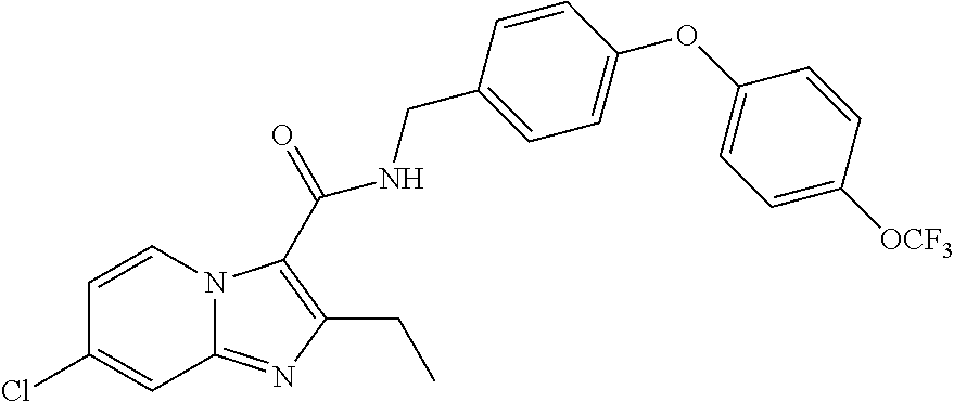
C1=CN2C(=NC(CC)=C2C(NCC2=CC=C(OC3=CC=C([OCF3])C=C3)C=C2)=O)C=C1Cl
